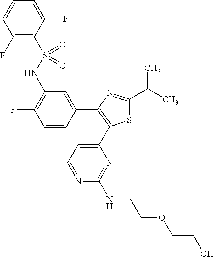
C1(C(C)C)=NC(C2=CC(NS(C3=C(F)C=CC=C3F)(=O)=O)=C(F)C=C2)=C(C2=CC=NC(NCCOCCO)=N2)S1
